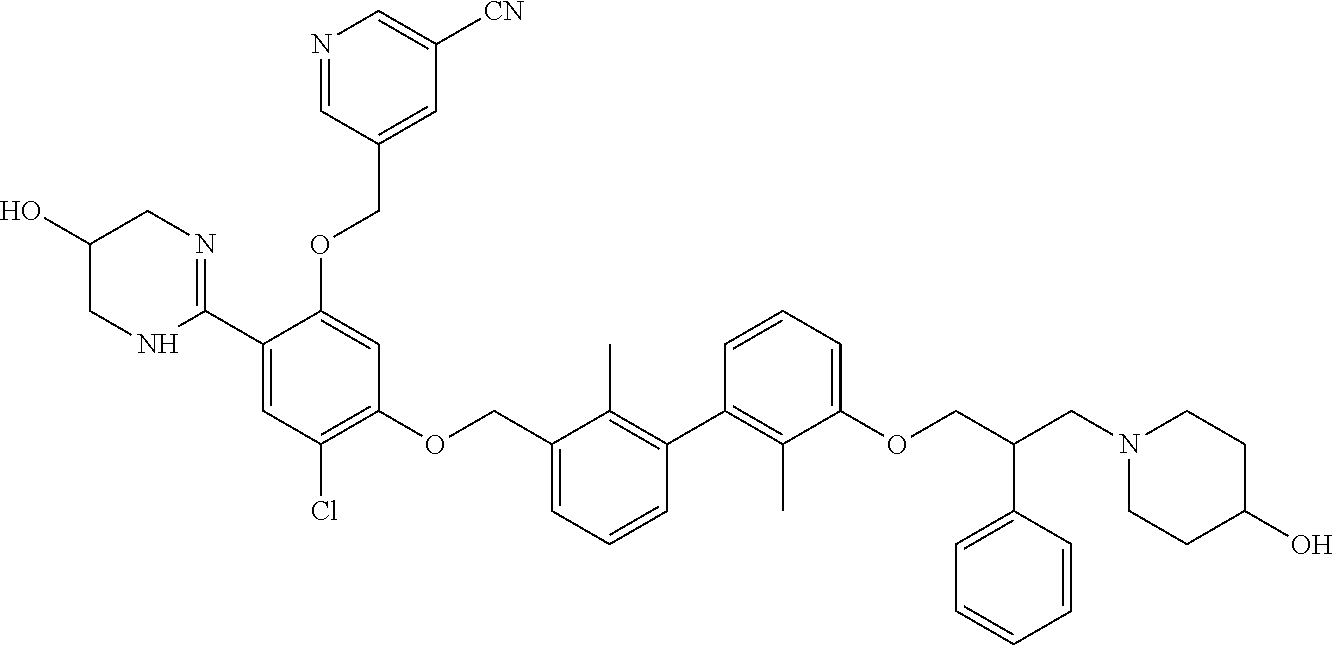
N1=CC(COC2=CC(OCC3=CC=CC(C4=C(C)C(OCC(CN5CCC(O)CC5)C5=CC=CC=C5)=CC=C4)=C3C)=C(Cl)C=C2C2=NCC(O)CN2)=CC([CN])=C1
